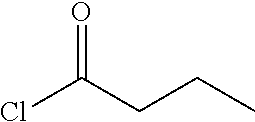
C(CCC)(Cl)=O
